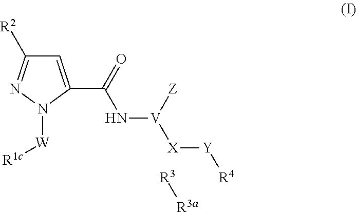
C1=C(C(N[V]([X][Y][R4])[Z])=O)N([W][R1c])N=C1[R2].[R3][R3a]
